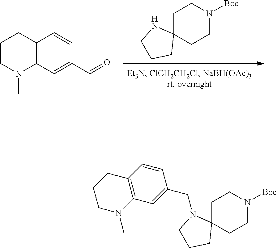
C1C2(CCN([Boc])C1)NCCC2.C12=C(C=C(C=O)C=C1)N(C)CCC2.C1C2(CCN([Boc])C1)N(CC1=CC3=C(C=C1)CCCN3C)CCC2
